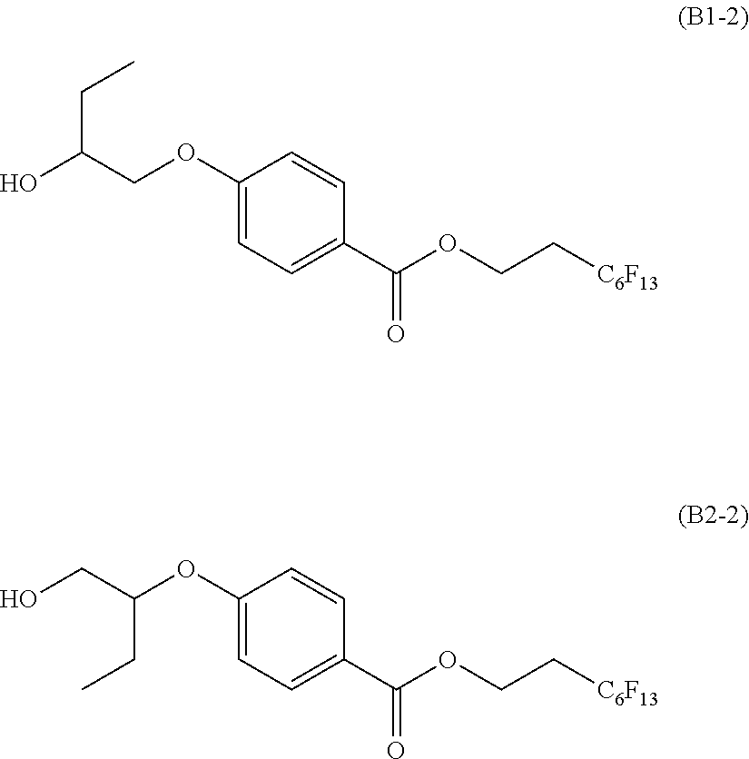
C1(OCC(O)CC)=CC=C(C(OCC[C6F13])=O)C=C1.C1(OC(CO)CC)=CC=C(C(OCC[C6F13])=O)C=C1
